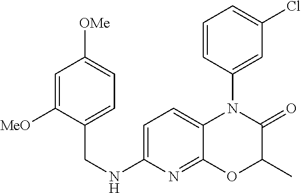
C1=C([MeO])C(CNC2=CC=C3C(=N2)OC(C)C(=O)N3C2=CC(Cl)=CC=C2)=CC=C1[OMe]
